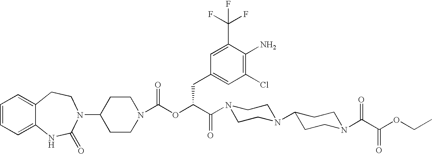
C1=CC=C2C(=C1)CCN(C1CCN(C(OC(C(N3CCN(C4CCN(C(C(OCC)=O)=O)CC4)CC3)=O)CC3=CC(Cl)=C(N)C(C(F)(F)F)=C3)=O)CC1)C(=O)N2
